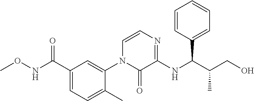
O(NC(C1=CC=C(C)C(N2C(=O)C(NC(C(C)CO)C3=CC=CC=C3)=NC=C2)=C1)=O)C
